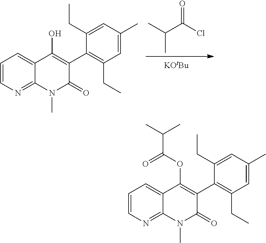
CC(C(Cl)=O)C.[KOtBu].C1=CN=C2C(=C1)C(O)=C(C1=C(CC)C=C(C)C=C1CC)C(=O)N2C.C1=CN=C2C(=C1)C(OC(C(C)C)=O)=C(C1=C(CC)C=C(C)C=C1CC)C(=O)N2C
